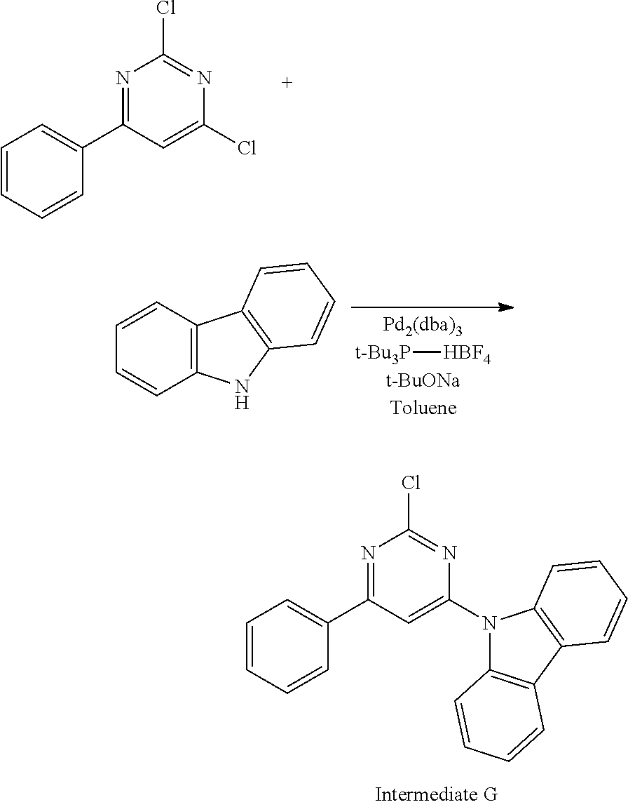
C1=CC=CC(C2=NC(Cl)=NC(N3C4=C(C5=C3C=CC=C5)C=CC=C4)=C2)=C1.C1=CC=CC(C2=NC(Cl)=NC(Cl)=C2)=C1.[t-Bu3P][HBF4].C12=C(C=CC=C1)C1=C(N2)C=CC=C1
